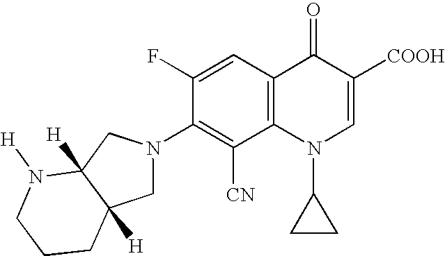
N1([H])CCCC2([H])C1([H])CN(C1=C([CN])C3=C(C=C1F)C(=O)C([COOH])=CN3C1CC1)C2
